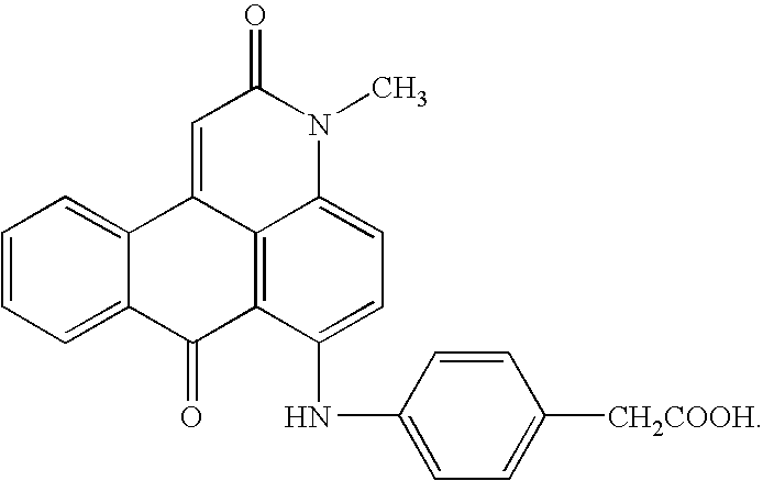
C1=C2C(=CC=C1)C1=CC(=O)N(C)C3=CC=C(NC4=CC=C([CH2COOH])C=C4)C(=C13)C2=O
